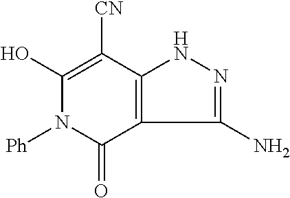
C1(O)=C([CN])C2=C(C(=O)N1[Ph])C(N)=NN2
